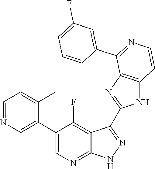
C1=NC=C(C2=CN=C3C(=C2F)C(C2=NC4=C(N2)C=CN=C4C2=CC(F)=CC=C2)=NN3)C(C)=C1
